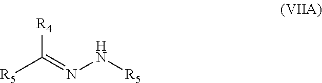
[R5]C(=NN[R5])[R4]
